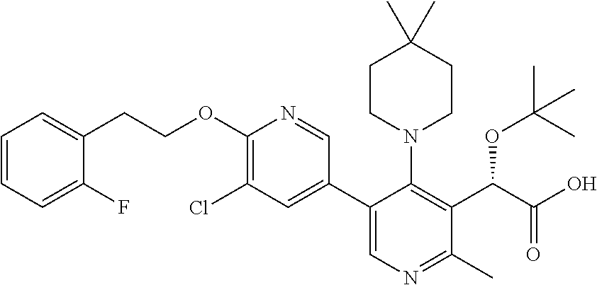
C1=CC=C(F)C(CCOC2=C(Cl)C=C(C3=CN=C(C)C(C(C(O)=O)OC(C)(C)C)=C3N3CCC(C)(C)CC3)C=N2)=C1
